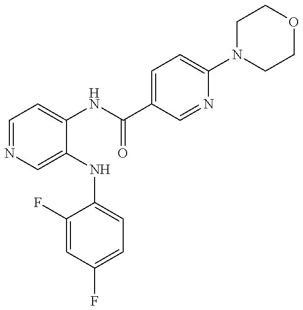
C1=NC=C(NC2=CC=C(F)C=C2F)C(NC(C2=CC=C(N3CCOCC3)N=C2)=O)=C1
